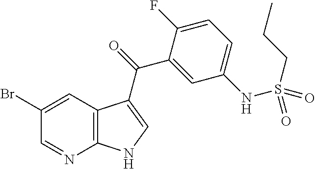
C12=C(C=C(Br)C=N1)C(C(=O)C1=CC(NS(CCC)(=O)=O)=CC=C1F)=CN2
